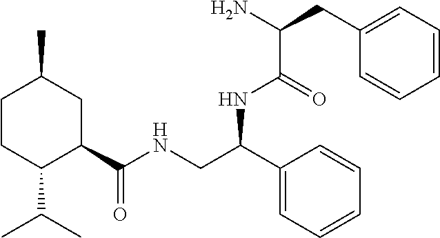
C1CC(C(C)C)C(C(NCC(C2=CC=CC=C2)NC(C(N)CC2=CC=CC=C2)=O)=O)CC1C
